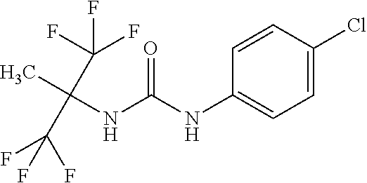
O=C(NC1=CC=C(Cl)C=C1)NC(C)(C(F)(F)F)C(F)(F)F
